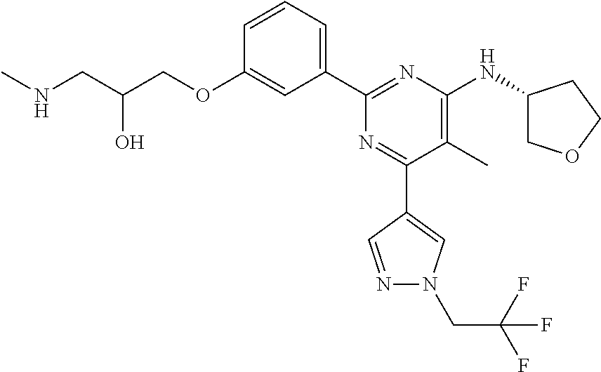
C1=CC=C(C2=NC(NC3COCC3)=C(C)C(C3=CN(CC(F)(F)F)N=C3)=N2)C=C1OCC(CNC)O
